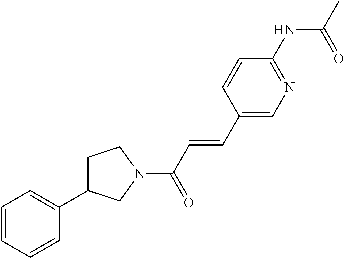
C1=CC=CC(C2CCN(C(C=CC3=CN=C(NC(=O)C)C=C3)=O)C2)=C1
